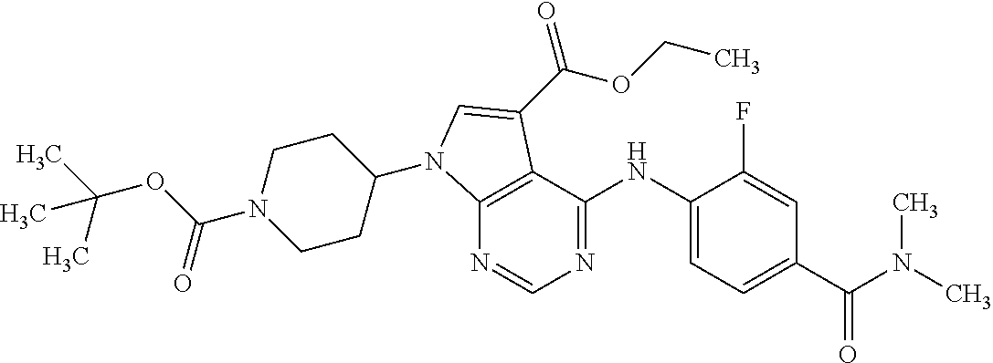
C12=C(C(NC3=CC=C(C(N(C)C)=O)C=C3F)=NC=N1)C(C(OCC)=O)=CN2C1CCN(C(OC(C)(C)C)=O)CC1
